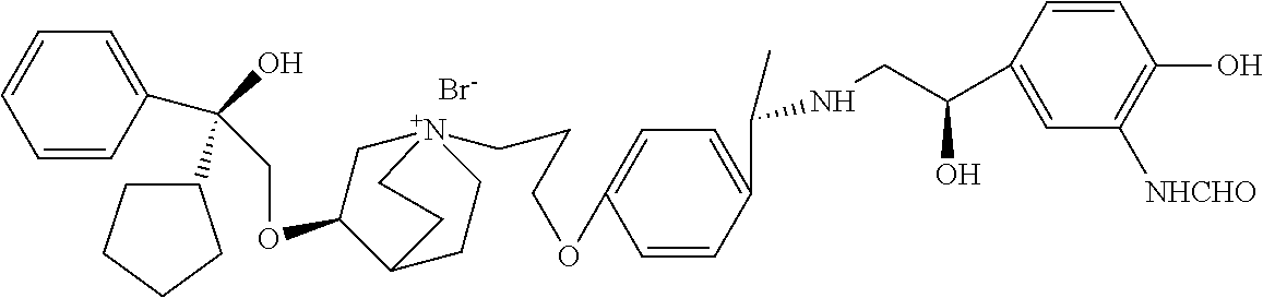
[Br-].C(OC1C[N+]2(CCCOC3=CC=C(C(C)NCC(C4=CC([NHCHO])=C(O)C=C4)O)C=C3)CCC1CC2)C(O)(C1CCCC1)C1=CC=CC=C1
